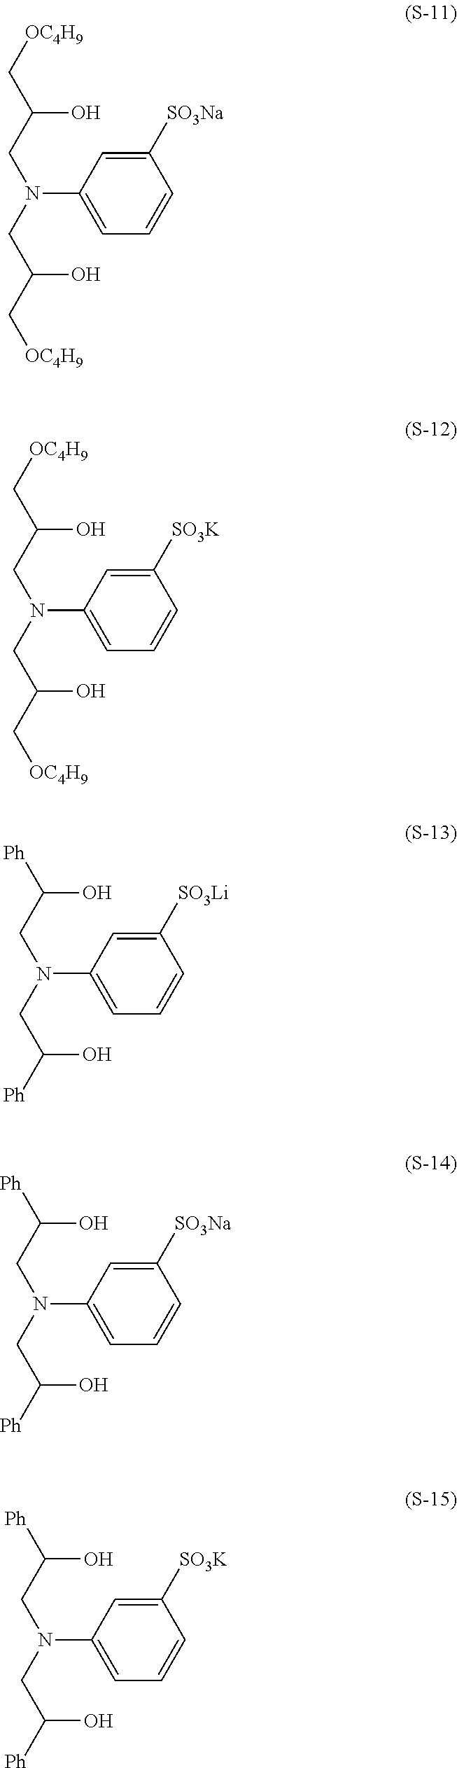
[OC4H9]CC(O)CN(C1=CC=CC([SO3Na])=C1)CC(O)C[OC4H9].[OC4H9]CC(O)CN(C1=CC=CC([SO3K])=C1)CC(O)C[OC4H9].[Ph]C(O)CN(C1=CC=CC([SO3Li])=C1)CC(O)[Ph].[Ph]C(O)CN(C1=CC=CC([SO3Na])=C1)CC(O)[Ph].[Ph]C(O)CN(C1=CC=CC([SO3K])=C1)CC(O)[Ph]
